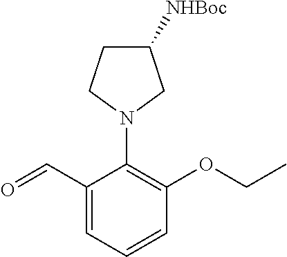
O=CC1=CC=CC(OCC)=C1N1CC([NHBoc])CC1
